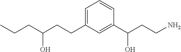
C(C(CCC1=CC=CC(C(CCN)O)=C1)O)CC
